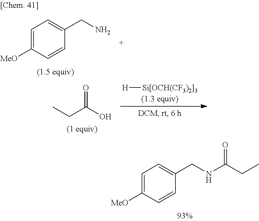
C1=C([MeO])C=CC(CNC(CC)=O)=C1.C1=C([MeO])C=CC(CN)=C1.CCC(O)=O.[H][Si[OCH(CF3)2]3]
